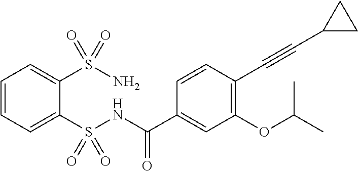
C1=CC=C(S(NC(C2=CC(OC(C)C)=C(C#CC3CC3)C=C2)=O)(=O)=O)C(S(N)(=O)=O)=C1
